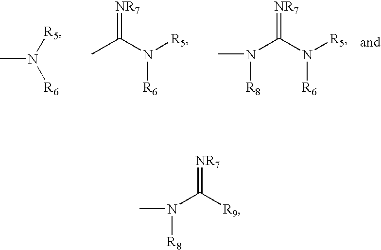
C(N([R5])[R6])(=[NR7])N(C)[R8].CC(N([R5])[R6])=[NR7].CN([R5])[R6].C(=[NR7])(N(C)[R8])[R9]
